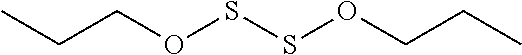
C(COSSOCCC)C
